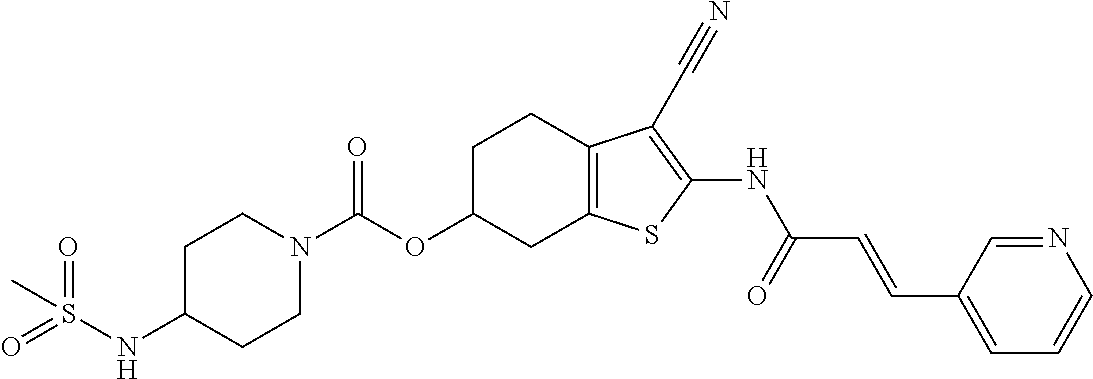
O(C1CC2=C(CC1)C(C#N)=C(NC(C=CC1=CC=CN=C1)=O)S2)C(=O)N1CCC(NS(=O)(=O)C)CC1
